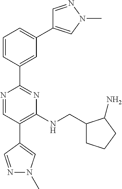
N1=CC(C2=CN(C)N=C2)=C(NCC2CCCC2N)N=C1C1=CC(C2=CN(C)N=C2)=CC=C1
